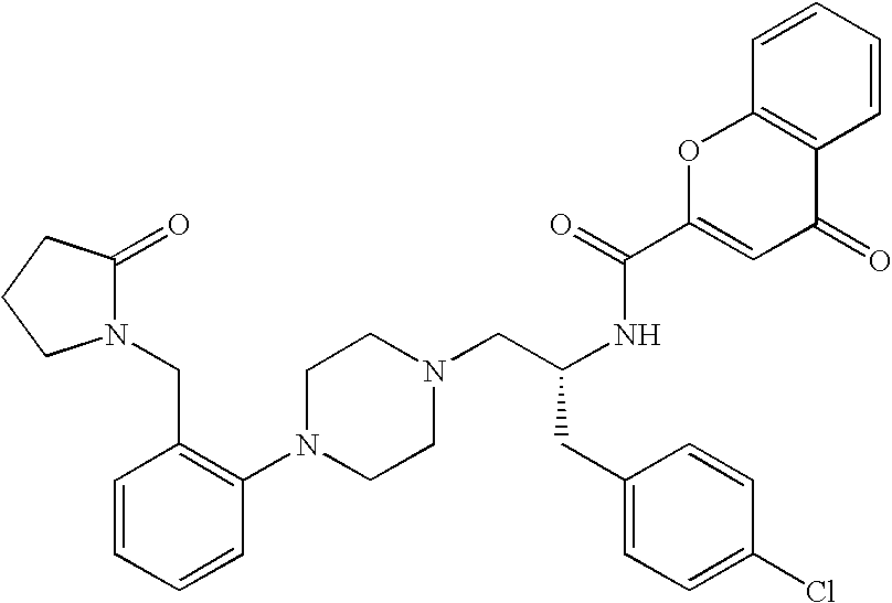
N1(C2=C(CN3C(=O)CCC3)C=CC=C2)CCN(CC(NC(C2=CC(=O)C3=C(O2)C=CC=C3)=O)CC2=CC=C(Cl)C=C2)CC1
